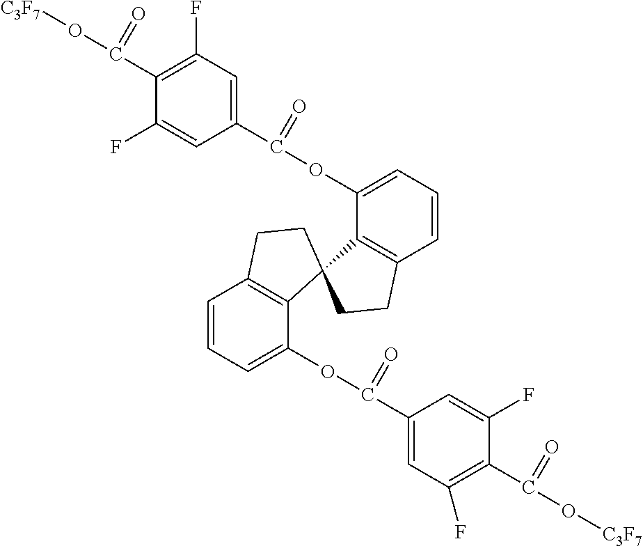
C1(C(OC2=CC=CC3=C2C2(C4=C(C=CC=C4OC(C4=CC(F)=C(C(O[C3F7])=O)C(F)=C4)=O)CC2)CC3)=O)=CC(F)=C(C(O[C3F7])=O)C(F)=C1
